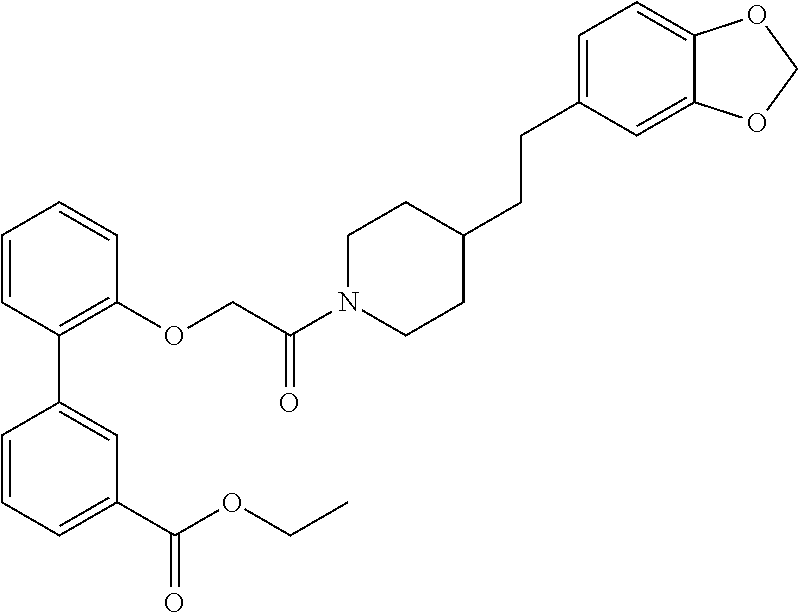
C1=CC=C(C(OCC)=O)C=C1C1=C(OCC(N2CCC(CCC3=CC=C4C(=C3)OCO4)CC2)=O)C=CC=C1
